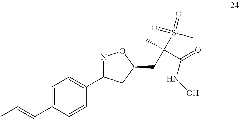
C(C1=CC=C(C2=NOC(CC(C(NO)=O)(S(=O)(C)=O)C)C2)C=C1)=CC
